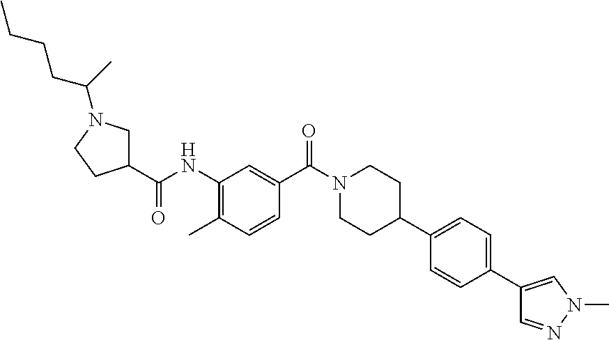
C1(C(NC2=C(C)C=CC(C(=O)N3CCC(C4=CC=C(C5=CN(C)N=C5)C=C4)CC3)=C2)=O)CN(C(CCCC)C)CC1
